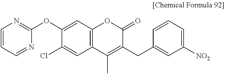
C1(OC2=NC=CC=N2)=CC2=C(C=C1Cl)C(C)=C(CC1=CC([NO2])=CC=C1)C(=O)O2
